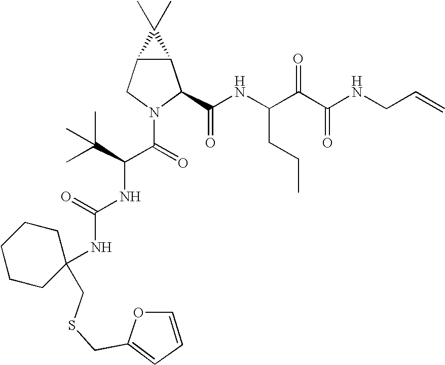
C12C(CN(C(=O)C(C(C)(C)C)NC(NC3(CSCC4=CC=CO4)CCCCC3)=O)C1C(NC(C(C(NCC=C)=O)=O)CCC)=O)C2(C)C
